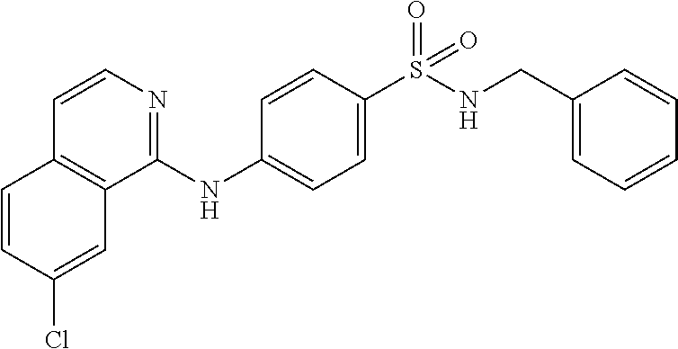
C1=CC(Cl)=CC2=C1C=CN=C2NC1=CC=C(S(=O)(=O)NCC2=CC=CC=C2)C=C1
